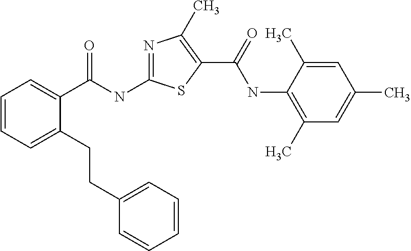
C1=CC=C(CCC2=CC=CC=C2)C(C(NC2=NC(C)=C(C(=O)NC3=C(C)C=C(C)C=C3C)S2)=O)=C1
